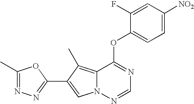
O(C1=NC=NN2C1=C(C)C(C1=NN=C(C)O1)=C2)C1=CC=C([NO2])C=C1F
